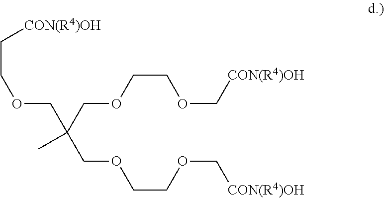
C(OCCOC[CON(R4)OH])C(COCCOC[CON(R4)OH])(C)COCC[CON(R4)OH]
